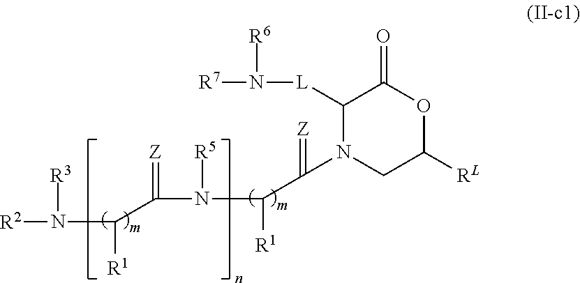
[R2]N(C([R1])C(N([R5])C(C(=[Z])N1CC([RL])OC(=O)C1[L]N([R7])[R6])[R1])=[Z])[R3]
